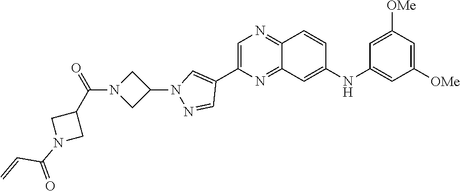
C1=C(C2=CN(C3CN(C(C4CN(C(=O)C=C)C4)=O)C3)N=C2)N=C2C(=N1)C=CC(NC1=CC([OMe])=CC([OMe])=C1)=C2
